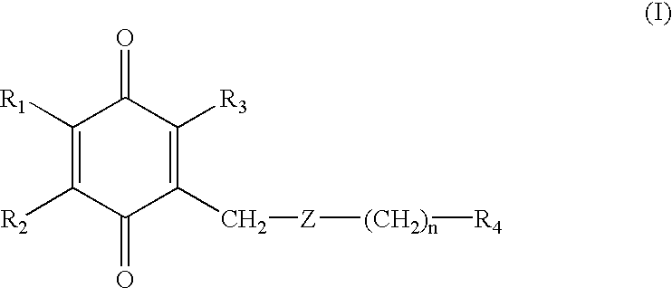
C1(=O)C([R1])=C([R2])C(=O)C(C[Z][(CH2)n][R4])=C1[R3]
